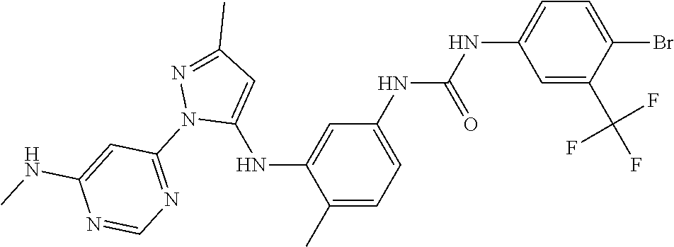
C1(C)=CC=C(NC(NC2=CC=C(Br)C(C(F)(F)F)=C2)=O)C=C1NC1=CC(C)=NN1C1=NC=NC(NC)=C1
